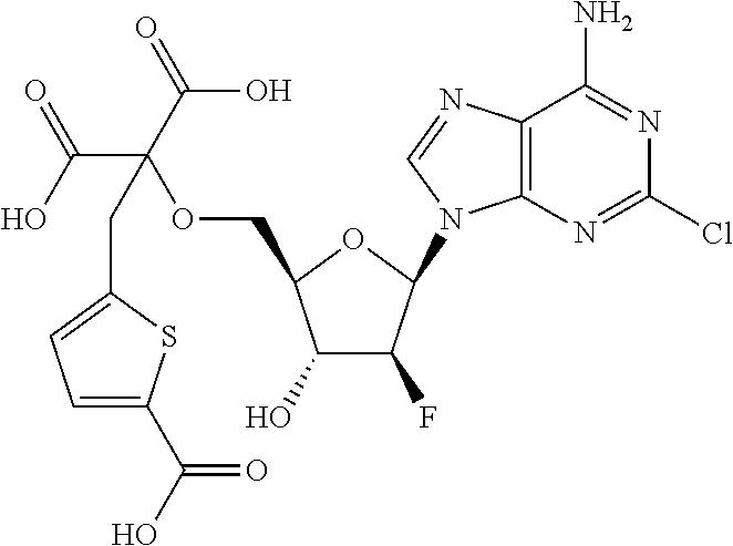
C1(O)C(F)C(N2C3=C(N=C2)C(N)=NC(Cl)=N3)OC1COC(C(O)=O)(C(=O)O)CC1=CC=C(C(O)=O)S1
